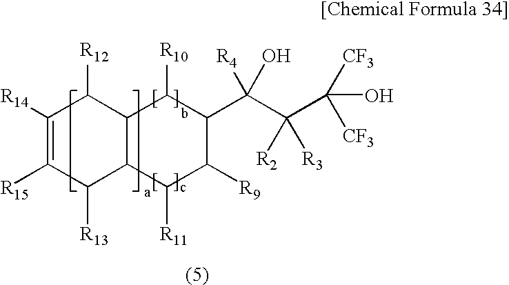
OC([R4])(C(C([CF3])([CF3])O)([R2])[R3])C1C([R10])C2C(C([R11])C1[R9])C([R13])C([R15])=C([R14])C2[R12]
